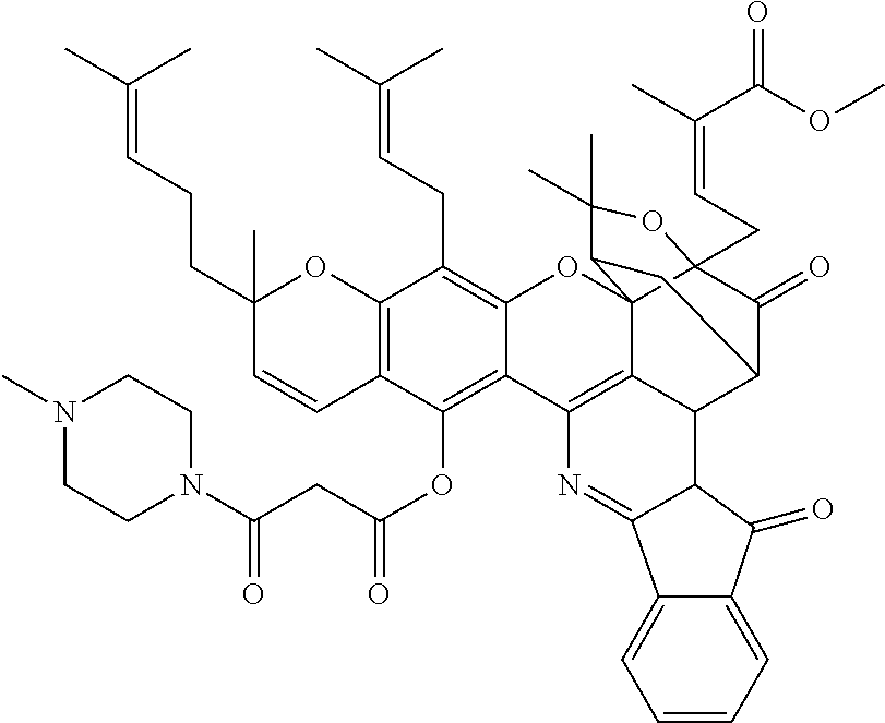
C12=C(C=CC(CCC=C(C)C)(C)O1)C(OC(CC(N1CCN(C)CC1)=O)=O)=C1C(=C2CC=C(C)C)OC23C4(CC=C(C)C(OC)=O)C(=O)C(C5C2=C1N=C1C2=CC=CC=C2C(=O)C51)CC3C(C)(C)O4
